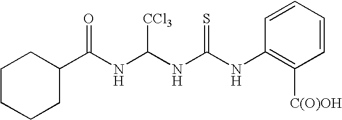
C(NC(NC(NC1=C([C(O)OH])C=CC=C1)=S)[CCl3])(=O)C1CCCCC1
